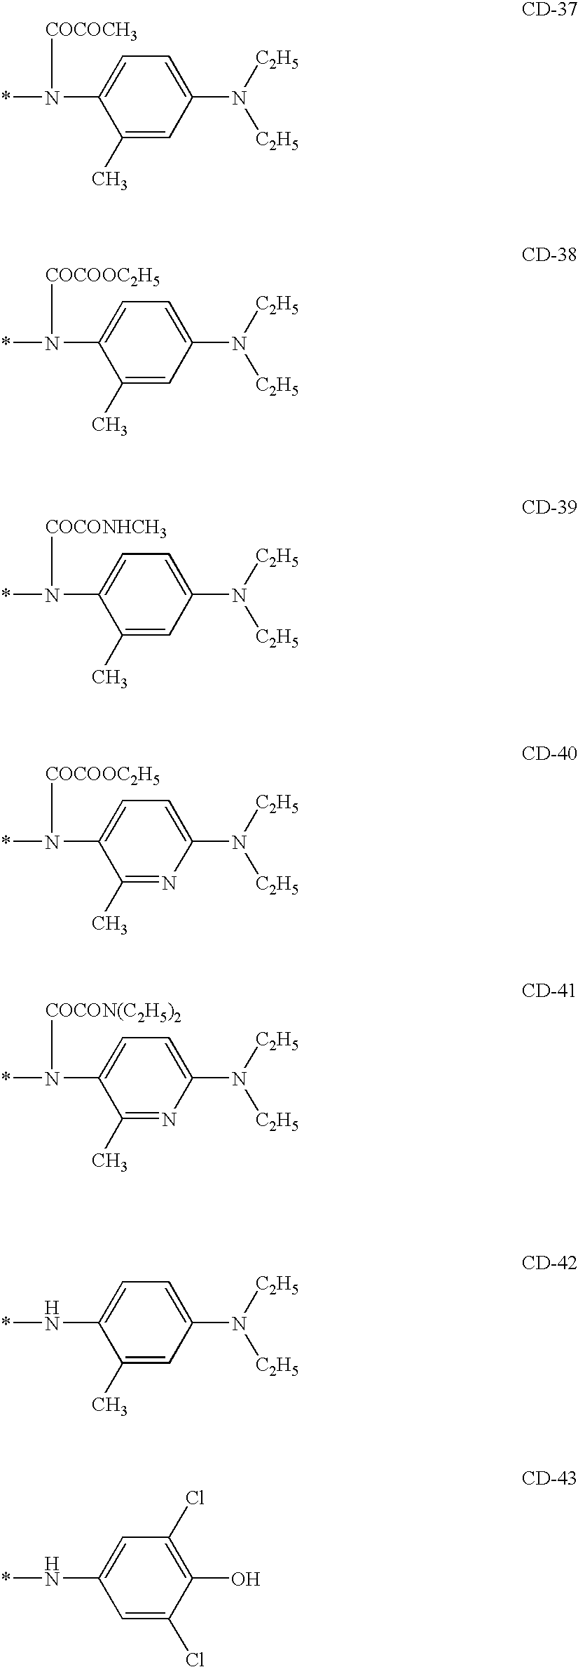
*N(C1=CC=C(N([C2H5])[C2H5])C=C1C)[COCOCH3].*N(C1=CC=C(N([C2H5])[C2H5])C=C1C)[COCOOC2H5].*N(C1=CC=C(N([C2H5])[C2H5])C=C1C)[COCONHCH3].*N(C1=CC=C(N([C2H5])[C2H5])N=C1C)[COCOOC2H5].*N(C1=CC=C(N([C2H5])[C2H5])N=C1C)[COCON(C2H5)2].*NC1=CC=C(N([C2H5])[C2H5])C=C1C.*NC1=CC(Cl)=C(O)C(Cl)=C1
